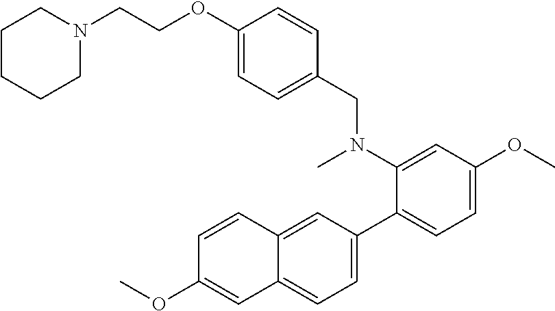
O(C1=CC2=CC=C(C3=CC=C(OC)C=C3N(CC3=CC=C(OCCN4CCCCC4)C=C3)C)C=C2C=C1)C
